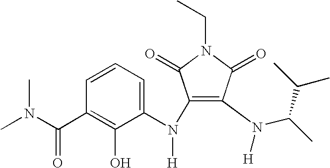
C1(N(C2=CC=CC(C(N(C)C)=O)=C2O)[H])=C(N(C(C)C(C)C)[H])C(=O)N(CC)C1=O
